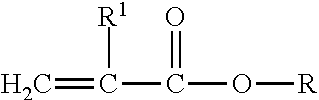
C=C(C(O[R])=O)[R1]
